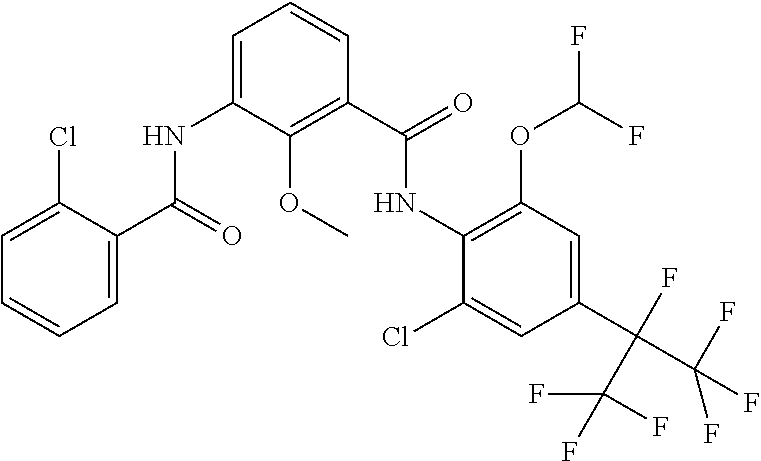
N(C1=C(OC(F)F)C=C(C(C(F)(F)F)(F)C(F)(F)F)C=C1Cl)C(C1=C(OC)C(NC(C2=CC=CC=C2Cl)=O)=CC=C1)=O
